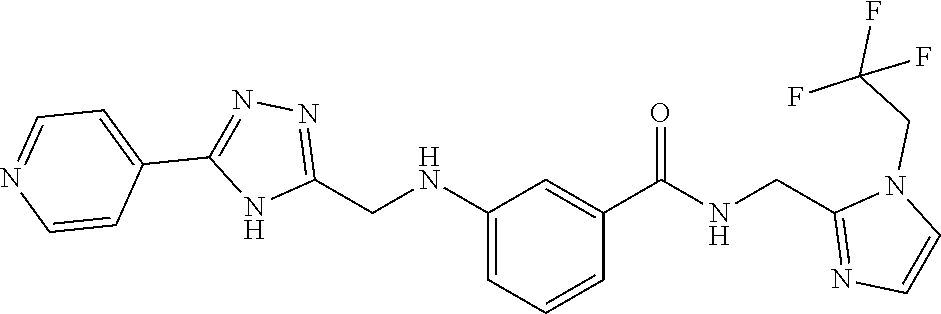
C1(CNC2=CC=CC(C(=O)NCC3=NC=CN3CC(F)(F)F)=C2)=NN=C(C2=CC=NC=C2)N1
